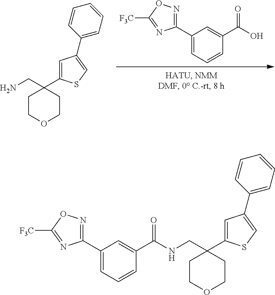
C1(C2=NOC([F3C])=N2)=CC=CC(C(=O)O)=C1.C1(C2(CN)CCOCC2)=CC(C2=CC=CC=C2)=CS1.C1(C2=NOC([F3C])=N2)=CC=CC(C(NCC2(C3=CC(C4=CC=CC=C4)=CS3)CCOCC2)=O)=C1
